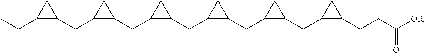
CCC1C(CC2C(CC3C(CC4C(CC5C(CC6C(CCC([OR])=O)C6)C5)C4)C3)C2)C1
